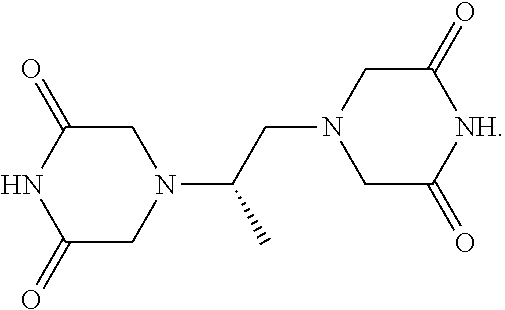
C1(=O)CN(C(CN2CC(=O)[NH]C(=O)C2)C)CC(=O)N1
